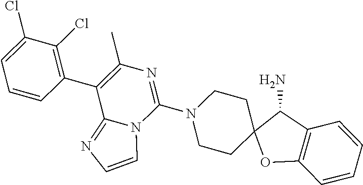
C12(CCN(C3=NC(C)=C(C4=C(Cl)C(Cl)=CC=C4)C4=NC=CN34)CC1)OC1=C(C2N)C=CC=C1
